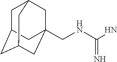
N(C(N)=N)CC12CC3CC(CC(C1)C3)C2
